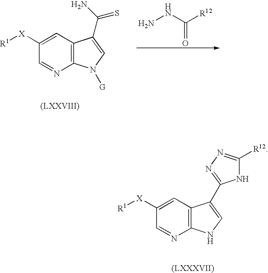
C12=C(C=C([X][R1])C=N1)C(C1=NN=C([R12])N1)=CN2.C12=C(C=C([X][R1])C=N1)C(C(N)=S)=CN2[G].NNC([R12])=O
